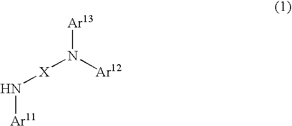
N([Ar11])[X]N([Ar13])[Ar12]
